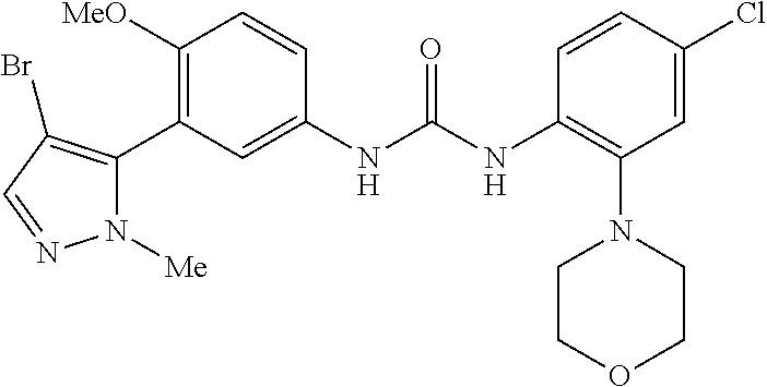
C1([OMe])=C(C2=C(Br)C=NN2[Me])C=C(NC(=O)NC2=C(N3CCOCC3)C=C(Cl)C=C2)C=C1
